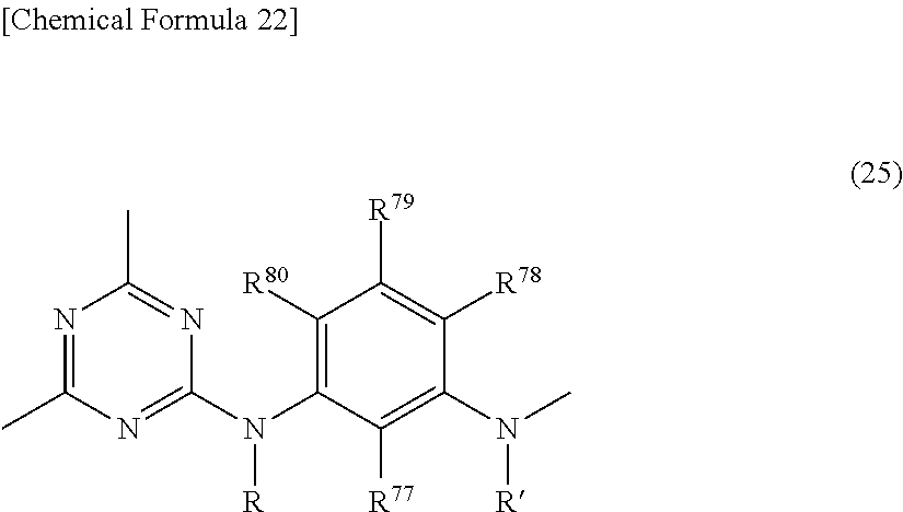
N1=C(C)N=C(N([R])C2=C([R80])C([R79])=C([R78])C(N([R])C)=C2[R77])N=C1C
